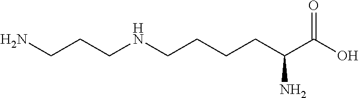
NCCCNCCCCC(C(O)=O)N
